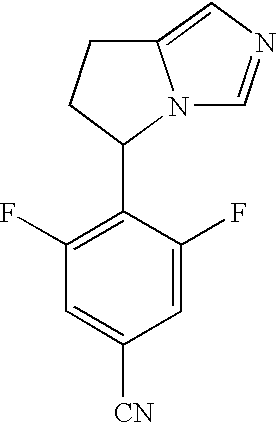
C1=C(F)C(C2N3C(=CN=C3)CC2)=C(F)C=C1[CN]
